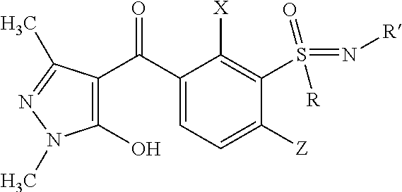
C1(O)=C(C(C2=CC=C([Z])C(S(=N[R])(=O)[R])=C2[X])=O)C(C)=NN1C
